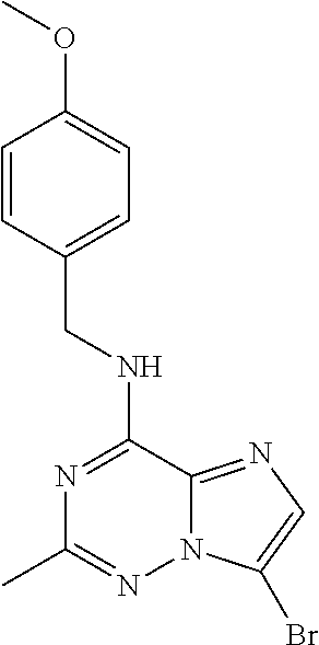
N1=C(NCC2=CC=C(OC)C=C2)C2=NC=C(Br)N2N=C1C
